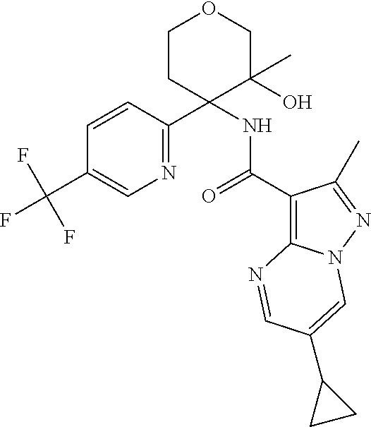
N1=C(C2(NC(C3=C4N(N=C3C)C=C(C3CC3)C=N4)=O)C(O)(C)COCC2)C=CC(C(F)(F)F)=C1
